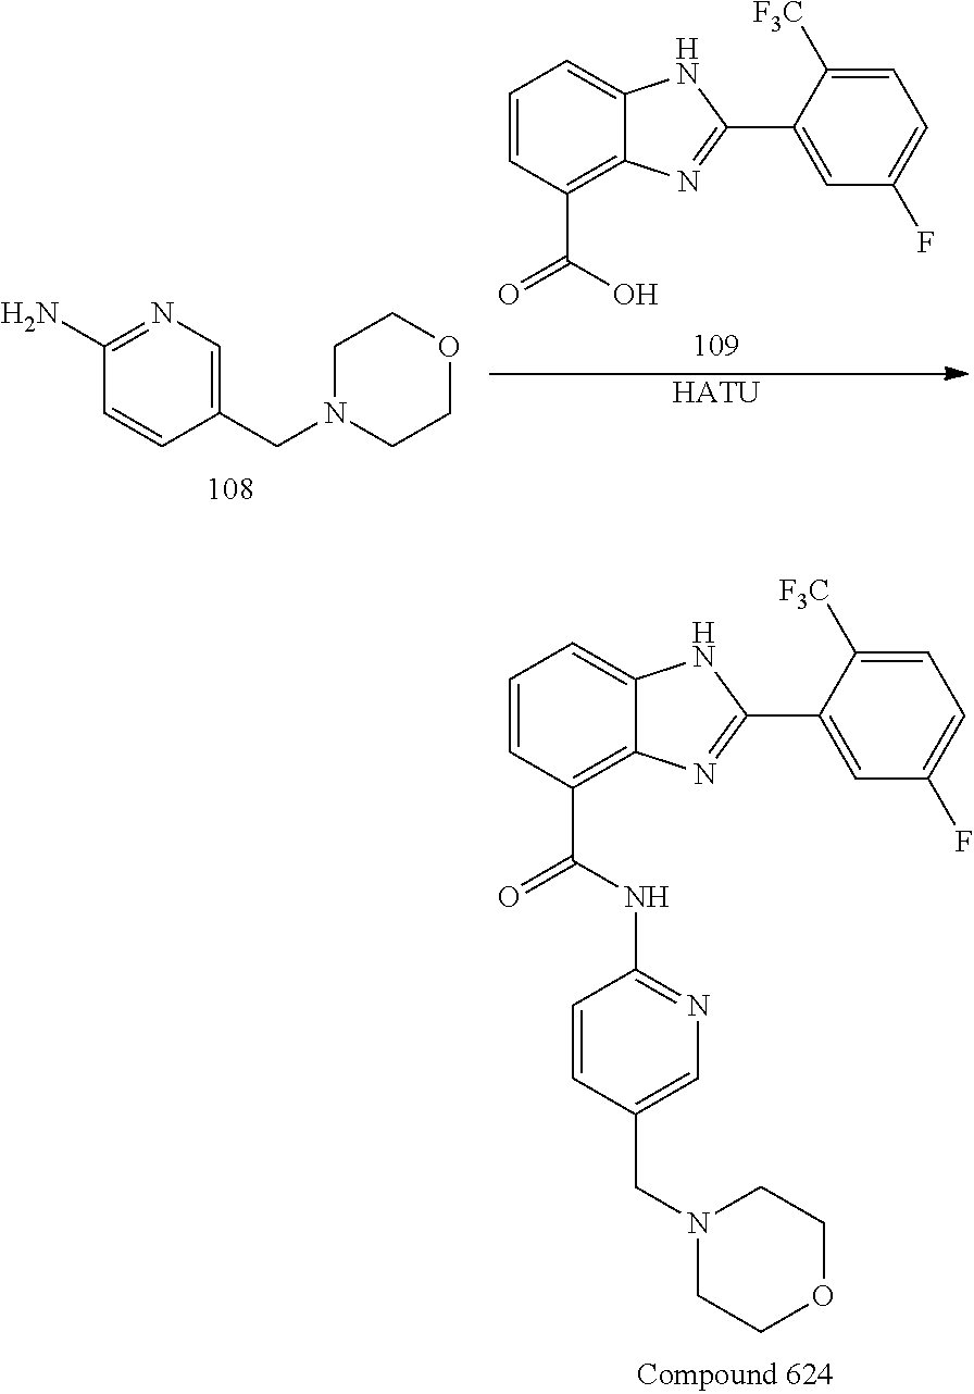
C1(CN2CCOCC2)=CN=C(N)C=C1.[HATU].C1=CC(C(=O)O)=C2C(=C1)NC(C1=CC(F)=CC=C1[F3C])=N2.C1=CC(C(=O)NC2=NC=C(CN3CCOCC3)C=C2)=C2C(=C1)NC(C1=CC(F)=CC=C1[F3C])=N2
